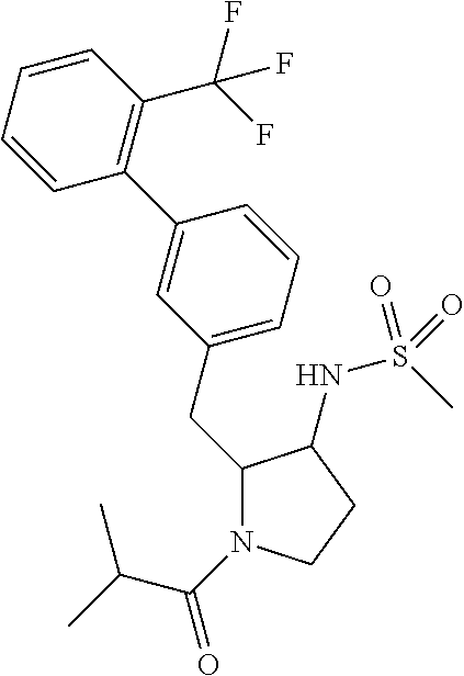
C1(CC2=CC=CC(C3=C(C(F)(F)F)C=CC=C3)=C2)N(C(=O)C(C)C)CCC1NS(C)(=O)=O
